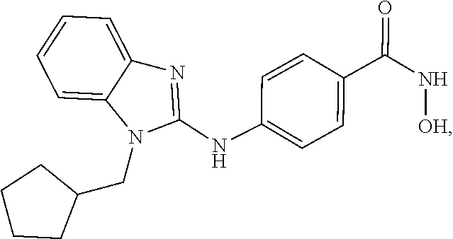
C1(CN2C(NC3=CC=C(C(N[OH])=O)C=C3)=NC3=CC=CC=C23)CCCC1
